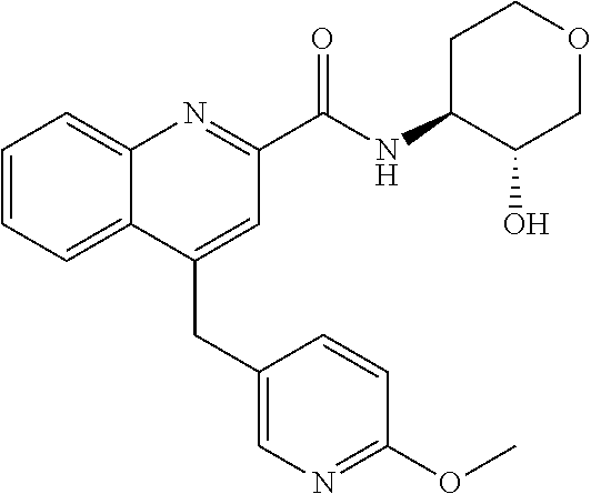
C(C1=CC(C(NC2C(O)COCC2)=O)=NC2=CC=CC=C12)C1=CN=C(OC)C=C1
